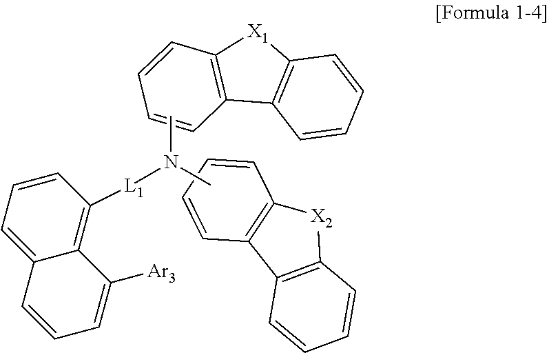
C12=C([X1]C3=C1C=CC=C3)C=CC=C2.CN(C)[L1]C1=C2C(=CC=C1)C=CC=C2[Ar3].[X2]1C2=C(C3=C1C=CC=C3)C=CC=C2
